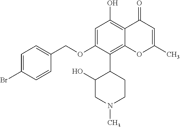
C1=C(Br)C=CC(COC2=CC(O)=C3C(=C2C2CCN(C)CC2O)OC(C)=CC3=O)=C1
